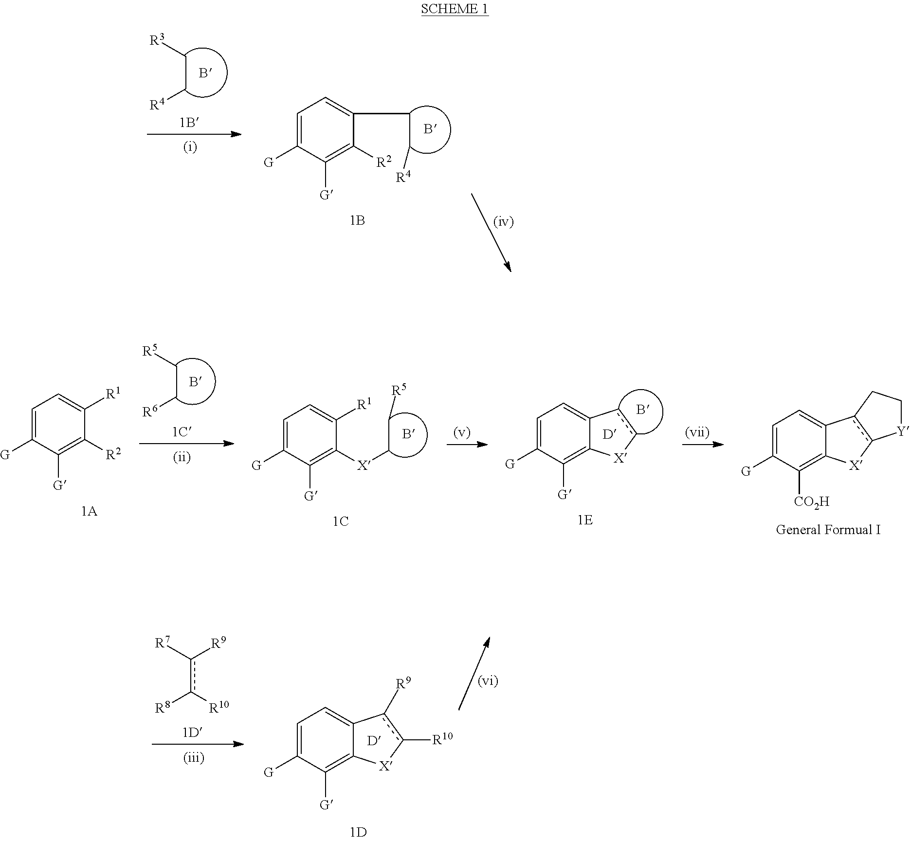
C(C[R4])[R3].C1=C([G])C([G])=C([R2])C(CC[R4])=C1.C1=C([G])C([G])=C([R2])C([R1])=C1.C(C[R6])[R5].C1=C([G])C([G])=C([X]CC[R5])C([R1])=C1.C1=C([G])C([G])=C2C(=C1)cc[X]2.C1=C([G])C([CO2H])=C2C(=C1)c1c([X]2)[Y]CC1.C1=C([G])C([G])=C2C(=C1)c([R9])c([R10])[X]2.c(c([R10])[R8])([R7])[R9]
